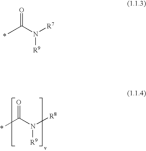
O=C(N([R7])[R9])C.*.O=C(N([R8])[R9])C.*
